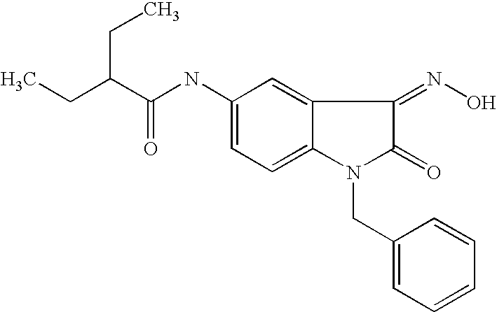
C(C(NC1=CC=C2C(=C1)C(=NO)C(=O)N2CC1=CC=CC=C1)=O)(CC)CC
